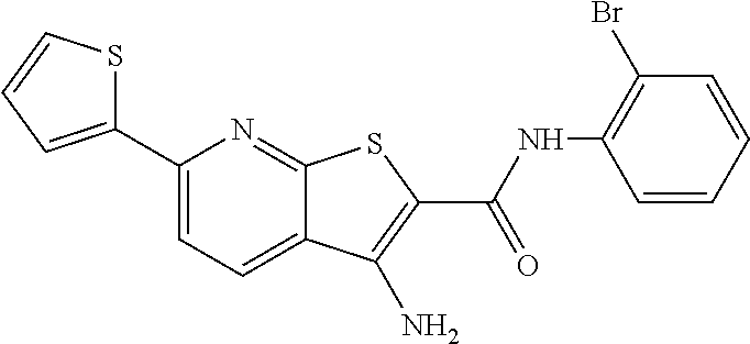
C1(C2=CC=CS2)=CC=C2C(=N1)SC(C(NC1=C(Br)C=CC=C1)=O)=C2N
